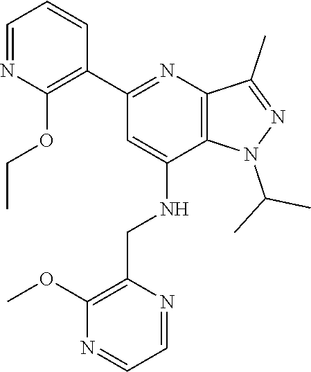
C12=C(N=C(C3=C(OCC)N=CC=C3)C=C1NCC1=C(OC)N=CC=N1)C(C)=NN2C(C)C
